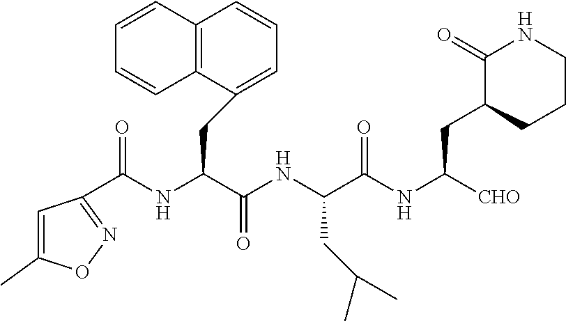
C(NC(C(NC([CHO])CC1CCCNC1=O)=O)CC(C)C)(=O)C(NC(C1=NOC(C)=C1)=O)CC1=CC=CC2=C1C=CC=C2
